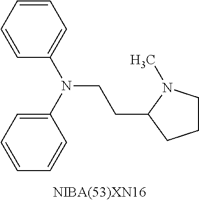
C1=CC=CC(N(C2=CC=CC=C2)CCC2N(C)CCC2)=C1
